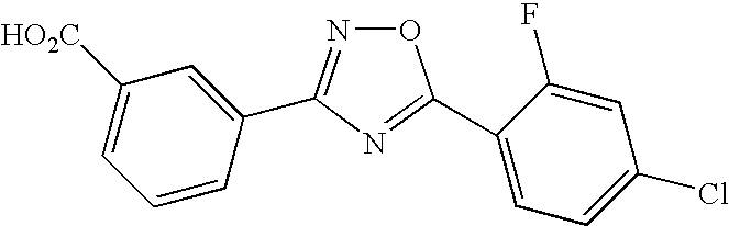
C1=C([HO2C])C=C(C2=NOC(C3=CC=C(Cl)C=C3F)=N2)C=C1
